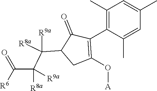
C1(C)=C(C2=C(O[A])CC(C(C(C(=O)[R6])([R8a])[R9a])([R9a])[R8a])C2=O)C(C)=CC(C)=C1
